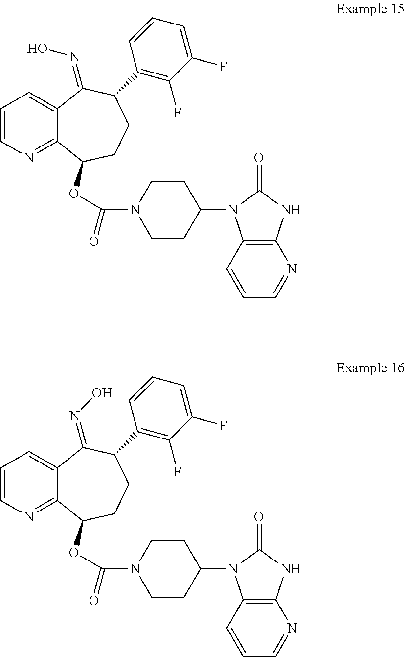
C1=CN=C2C(=C1)C(=NO)C(C1=C(F)C(F)=CC=C1)CCC2OC(N1CCC(N2C3=C(NC2=O)N=CC=C3)CC1)=O.C1=CN=C2C(=C1)C(=NO)C(C1=C(F)C(F)=CC=C1)CCC2OC(N1CCC(N2C3=C(NC2=O)N=CC=C3)CC1)=O
